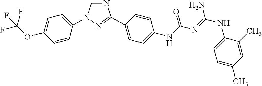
C1=NC(C2=CC=C(NC(N=C(NC3=CC=C(C)C=C3C)N)=O)C=C2)=NN1C1=CC=C(OC(F)(F)F)C=C1
